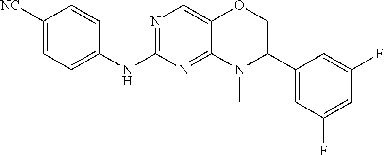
C1([NC])=CC=C(NC2=NC=C3C(=N2)N(C)C(C2=CC(F)=CC(F)=C2)CO3)C=C1
